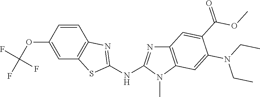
O(C1=CC2=C(C=C1)N=C(NC1=NC3=C(N1C)C=C(N(CC)CC)C(C(OC)=O)=C3)S2)C(F)(F)F
